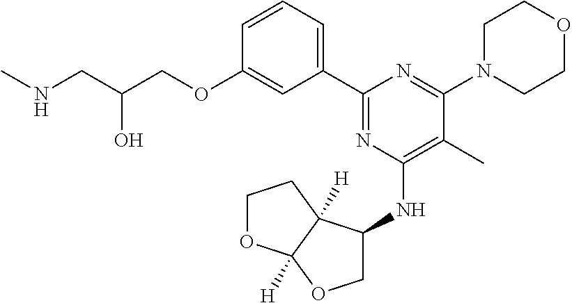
C1=CC=C(C2=NC(NC3COC4([H])C3([H])CCO4)=C(C)C(N3CCOCC3)=N2)C=C1OCC(CNC)O
